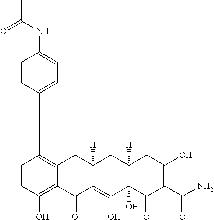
C1=CC(O)=C2C(=C1C#CC1=CC=C(NC(C)=O)C=C1)CC1([H])C(=C(O)C3(O)C([H])(C1)CC(O)=C(C(N)=O)C3=O)C2=O
